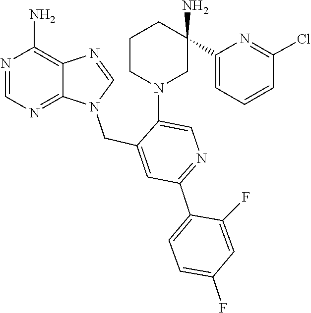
N1(CC2=CC(C3=CC=C(F)C=C3F)=NC=C2N2CCCC(C3=CC=CC(Cl)=N3)(N)C2)C=NC2=C(N)N=CN=C12
